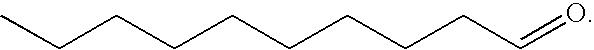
C(CCCCCCCC=O)C
